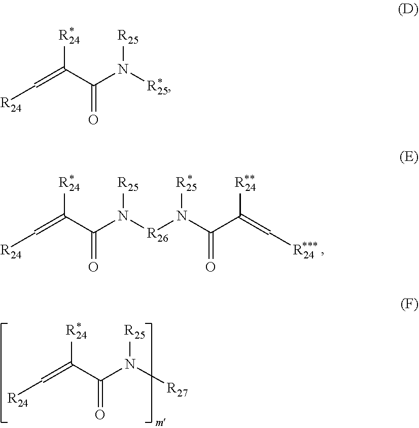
C(=C(C(N([R25])[R25])=O)[R24])[R24].C(=C(C(N([R26]N(C(C(=C[R24])[R24])=O)[R25])[R25])=O)[R24])[R24].C(=C(C(N([R27])[R25])=O)[R24])[R24]
